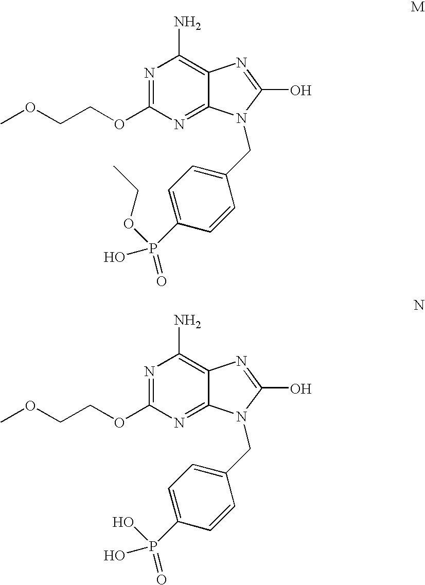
C12=NC(OCCOC)=NC(N)=C1N=C(O)N2CC1=CC=C(P(O)(=O)OCC)C=C1.C12=NC(OCCOC)=NC(N)=C1N=C(O)N2CC1=CC=C(P(O)(=O)O)C=C1
